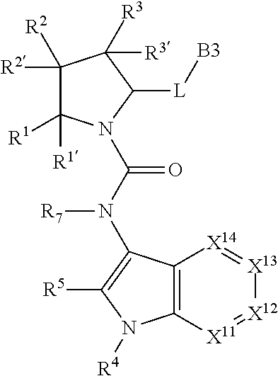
C1([R2])([R2])C([R1])([R1])N(C(N(C2=C([R5])N([R4])C3=C2[X14]=[X13][X12]=[X11]3)[R7])=O)C([L][B3])C1([R3])[R3]
